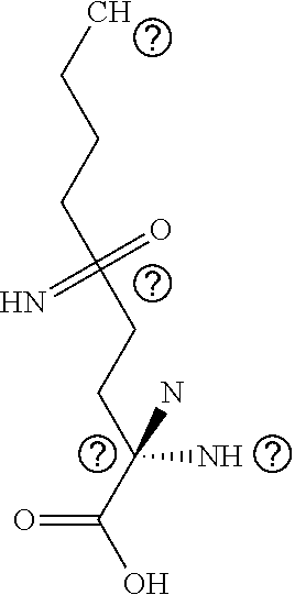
CCCCC(=O)(=N)CCC(C(O)=O)(N)N
